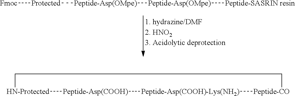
[Fmoc][Protected][Peptide-Asp(OMpe)][Peptide-Asp(OMpe)][Peptide-SASRIN resin].[HN-Protected]1[Peptide-Asp(COOH)][Peptide-Asp(COOH)-Lys(NH2)][Peptide-CO]CC1
